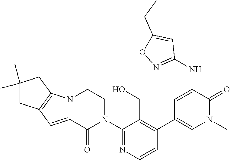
C1(N2CCN3C(=CC4=C3CC(C)(C)C4)C2=O)=NC=CC(C2=CN(C)C(=O)C(NC3=NOC(CC)=C3)=C2)=C1CO
